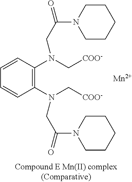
C1=CC(N(C[COO-])CC(=O)N2CCCCC2)=C(N(C[COO-])CC(=O)N2CCCCC2)C=C1.[Mn]
